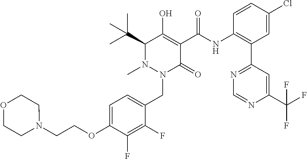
C1=C(OCCN2CCOCC2)C(F)=C(F)C(CN2C(=O)C(C(=O)NC3=C(C4=NC=NC(C(F)(F)F)=C4)C=C(Cl)C=C3)=C(O)C(C(C)(C)C)N2C)=C1
